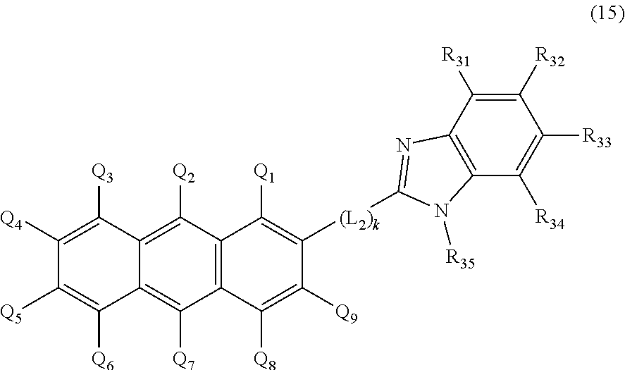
C12=C(C([Q2])=C3C(=C1[Q7])C([Q6])=C([Q5])C([Q4])=C3[Q3])C([Q1])=C([(L2)k]C1=NC3=C(C([R34])=C([R33])C([R32])=C3[R31])N1[R35])C([Q9])=C2[Q8]
